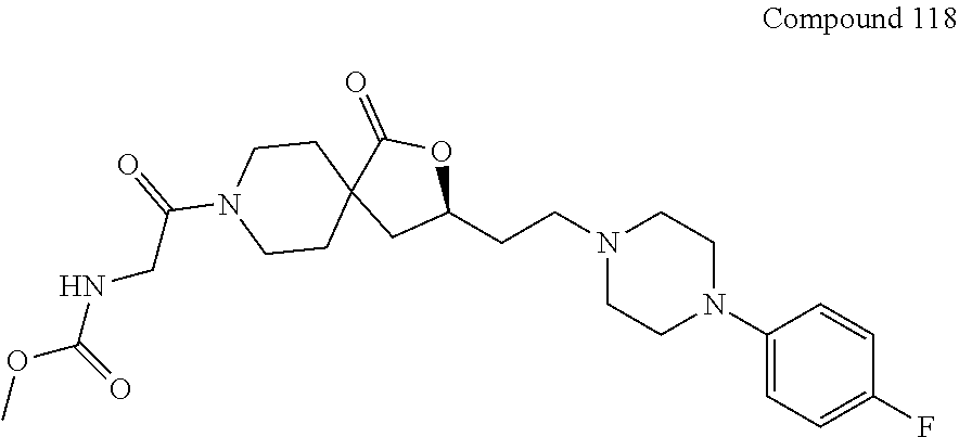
C1(N2CCN(CCC3OC(=O)C4(C3)CCN(C(CNC(OC)=O)=O)CC4)CC2)=CC=C(F)C=C1
